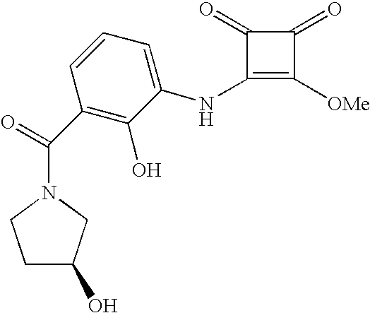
C1(NC2=CC=CC(C(N3CCC(O)C3)=O)=C2O)=C([OMe])C(=O)C1=O
